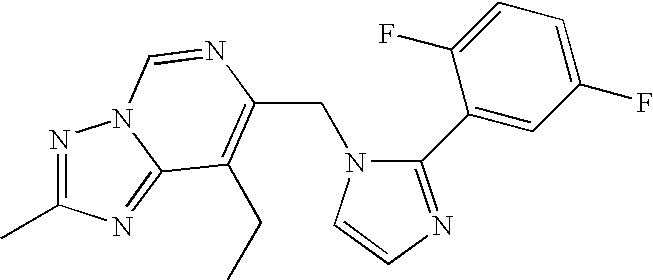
C(N1C(C2=CC(F)=CC=C2F)=NC=C1)C1=C(CC)C2=NC(C)=NN2C=N1
